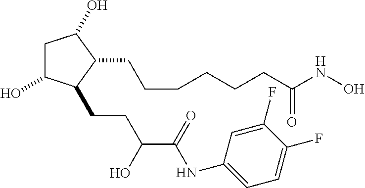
C1C(O)C(CCC(C(=O)NC2=CC=C(F)C(F)=C2)O)C(CCCCCCC(NO)=O)C1O
